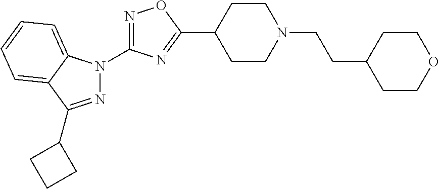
C1CC(C2=NC(N3N=C(C4CCC4)C4=CC=CC=C34)=NO2)CCN1CCC1CCOCC1
